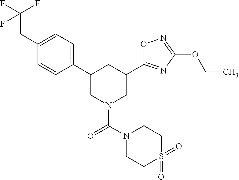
C1(C2=CC=C(CC(F)(F)F)C=C2)CN(C(=O)N2CCS(=O)(=O)CC2)CC(C2=NC(OCC)=NO2)C1
